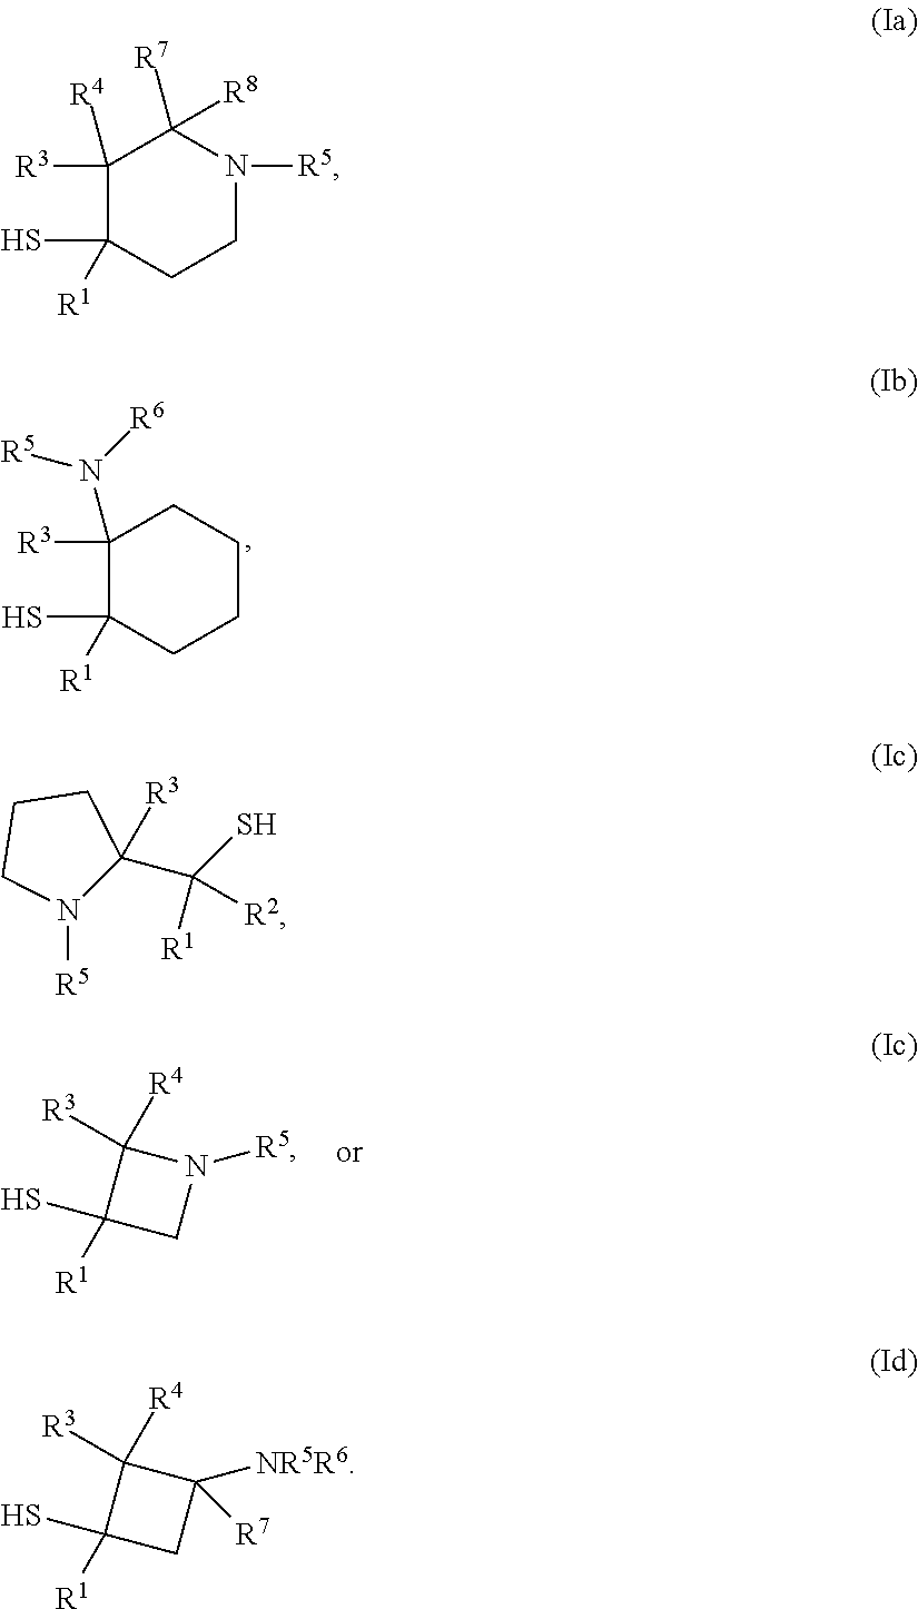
C1([R3])(N([R5])[R6])C(S)([R1])CCCC1.C1(S)([R1])CN([R5])C1([R4])[R3].C1(S)([R1])CC([NR5R6])([R7])C1([R4])[R3].C1([R3])([R4])C(S)([R1])CCN([R5])C1([R7])[R8].N1([R5])C(C([R1])(S)[R2])([R3])CCC1
